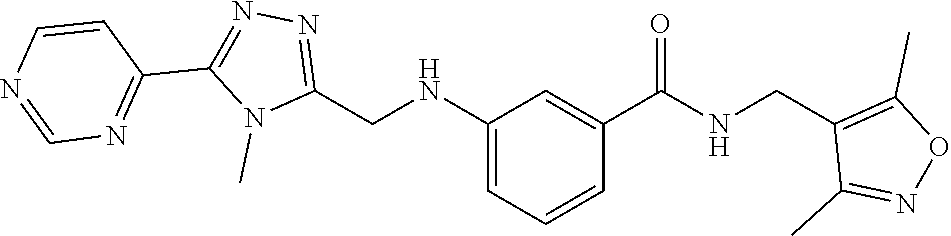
N1=C(CNC2=CC=CC(C(=O)NCC3=C(C)ON=C3C)=C2)N(C)C(C2=NC=NC=C2)=N1
